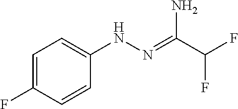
C1=C(F)C=CC(NN=C(C(F)F)N)=C1
